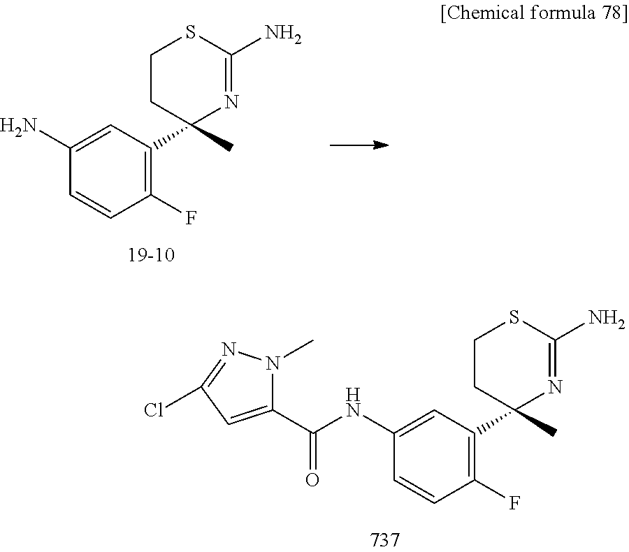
C1=CC(F)=C(C2(C)N=C(N)SCC2)C=C1N.C1=CC(F)=C(C2(C)N=C(N)SCC2)C=C1NC(C1=CC(Cl)=NN1C)=O
